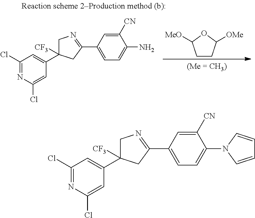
C1CC([OMe])OC1[MeO].C1(Cl)=NC(Cl)=CC(C2([CF3])CN=C(C3=CC=C(N)C([CN])=C3)C2)=C1.C1(Cl)=NC(Cl)=CC(C2([CF3])CN=C(C3=CC=C(N4C=CC=C4)C([CN])=C3)C2)=C1
